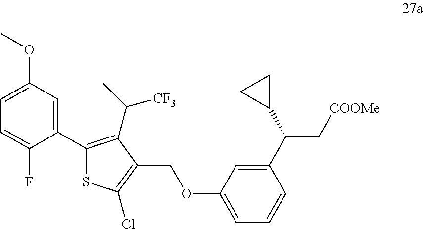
C1(C2=CC(OC)=CC=C2F)=C(C([CF3])C)C(COC2=CC=CC(C(C[COOMe])C3CC3)=C2)=C(Cl)S1
